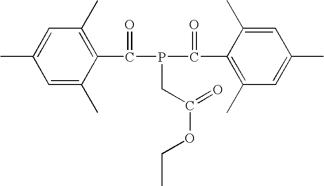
C1=C(C)C(C(=O)P(C(=O)C2=C(C)C=C(C)C=C2C)CC(OCC)=O)=C(C)C=C1C
